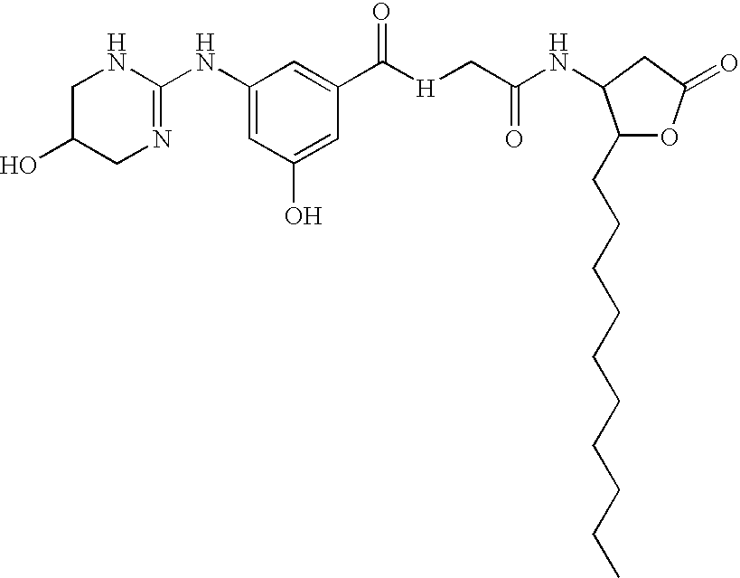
C1(NC2=NCC(O)CN2)=CC(O)=CC(C([H]CC(NC2C(CCCCCCCCCC)OC(=O)C2)=O)=O)=C1
